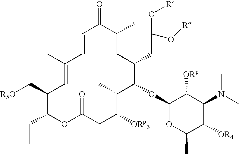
[R5O]CC1C(CC)OC(=O)CC([ORp3])C(C)C(OC2OC(C)C([OR4])C(N(C)C)C2[ORp])C(CC(O[R])O[R])CC(C)C(=O)C=CC(C)=C1
